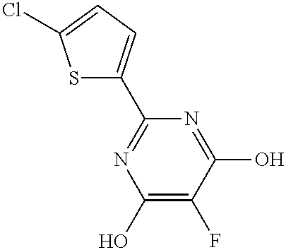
C1(O)=C(F)C(O)=NC(C2=CC=C(Cl)S2)=N1
